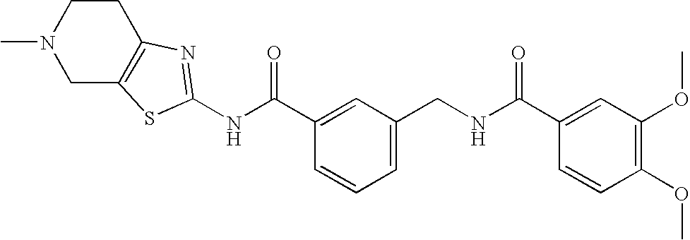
N(C(C1=CC(CNC(C2=CC(OC)=C(OC)C=C2)=O)=CC=C1)=O)C1=NC2=C(CN(C)CC2)S1
